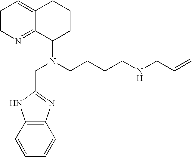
C1=CN=C2C(=C1)CCCC2N(CCCCNCC=C)CC1=NC2=C(N1)C=CC=C2
